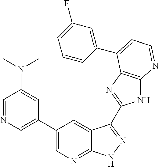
C1=NC=C(C2=CN=C3C(=C2)C(C2=NC4=C(N2)N=CC=C4C2=CC(F)=CC=C2)=NN3)C=C1N(C)C
